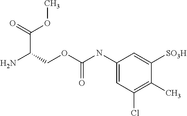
C1(NC(OCC(N)C(=O)OC)=O)=CC(Cl)=C(C)C([SO3H])=C1
